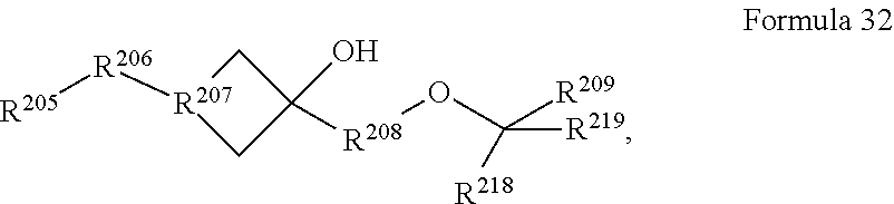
[R207]1([R206][R205])CC([R208]OC([R209])([R218])[R219])(O)C1
